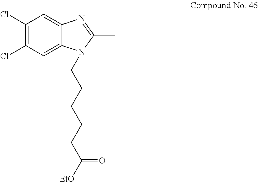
C1(Cl)=C(Cl)C=C2C(=C1)N=C(C)N2CCCCCC([EtO])=O
